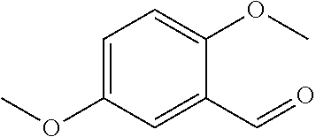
C1=C(OC)C=C(C=O)C(OC)=C1
